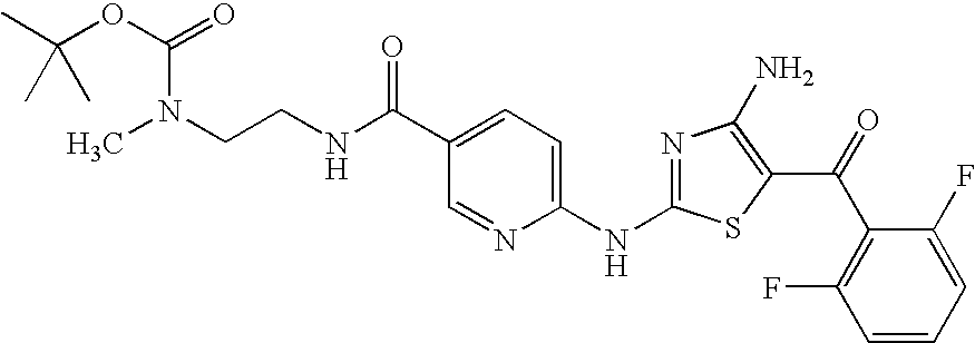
CN(CCNC(C1=CC=C(NC2=NC(N)=C(C(C3=C(F)C=CC=C3F)=O)S2)N=C1)=O)C(OC(C)(C)C)=O
